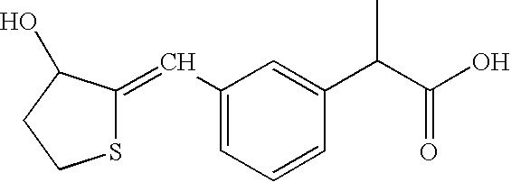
C1(C=C2SCCC2O)=CC=CC(C(C(O)=O)C)=C1
